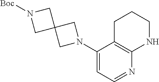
C1(N2CC3(C2)CN([Boc])C3)=CC=NC2=C1CCCN2
